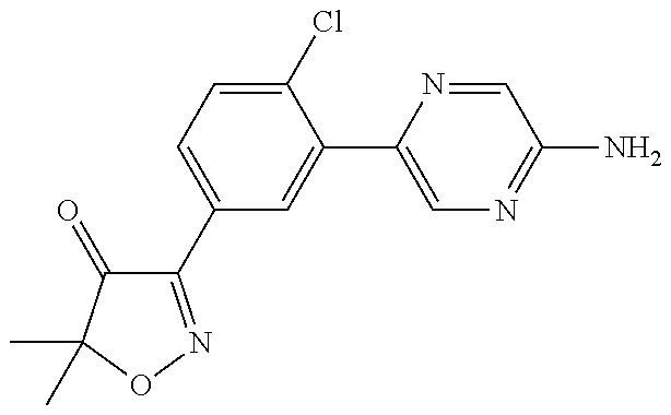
C1(C2=CC=C(Cl)C(C3=CN=C(N)C=N3)=C2)=NOC(C)(C)C1=O
